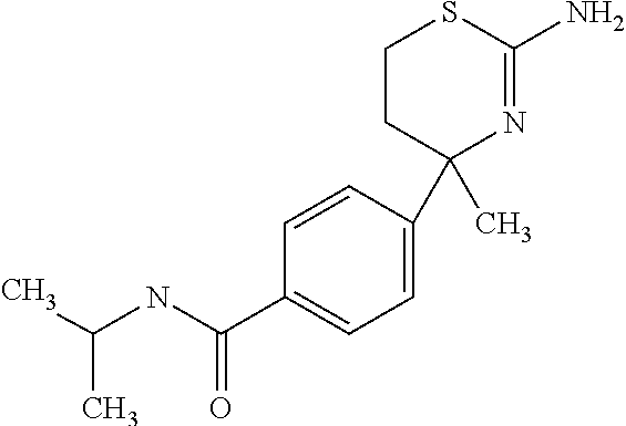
C1(C)(C2=CC=C(C(NC(C)C)=O)C=C2)N=C(N)SCC1
